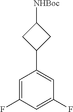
C1=C(F)C=C(C2CC([NHBoc])C2)C=C1F
